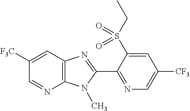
C1([F3C])=CC2=C(N=C1)N(C)C(C1=NC=C([CF3])C=C1S(CC)(=O)=O)=N2
